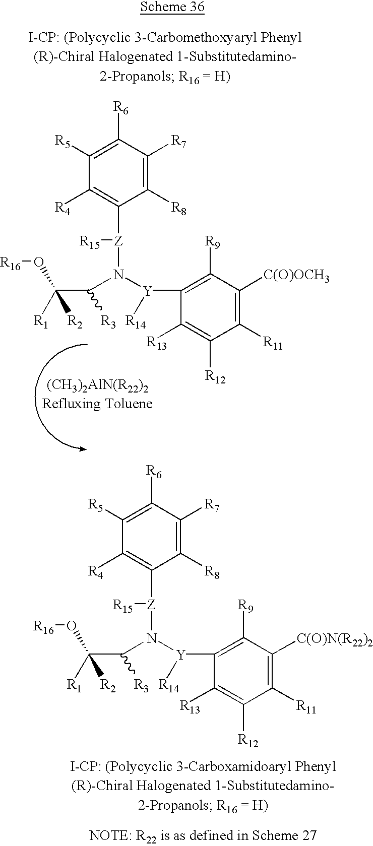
[R16]OC(C(N([Y](C1=C([R9])C([C(O)OCH3])=C([R11])C([R12])=C1[R13])[R14])[Z](C1=C([R4])C([R5])=C([R6])C([R7])=C1[R8])[R15])[R3])([R1])[R2].[R16]OC(C(N([Y](C1=C([R9])C([C(O)N(R22)2])=C([R11])C([R12])=C1[R13])[R14])[Z](C1=C([R4])C([R5])=C([R6])C([R7])=C1[R8])[R15])[R3])([R1])[R2]
